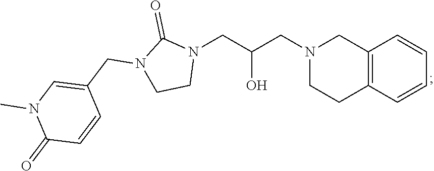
C12=C(C=CC=C1)CCN(CC(CN1C(=O)N(CC3=CN(C)C(=O)C=C3)CC1)O)C2
